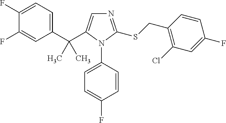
C1(F)=CC=C(C(C2=CN=C(SCC3=C(Cl)C=C(F)C=C3)N2C2=CC=C(F)C=C2)(C)C)C=C1F
